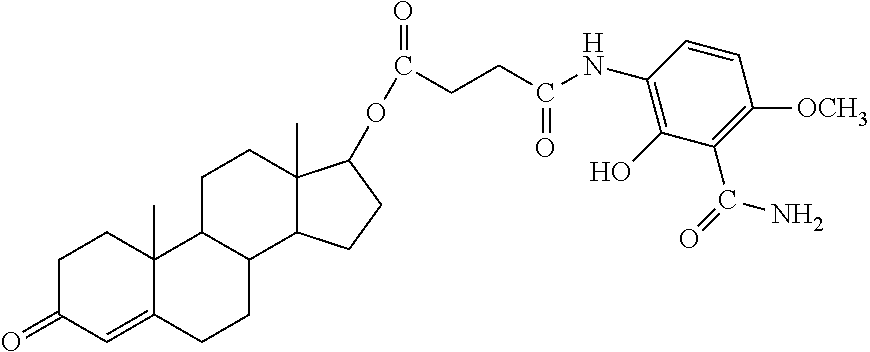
C1C(=O)C=C2C(C)(C1)C1C(CC2)C2C(C)(CC1)C(OC(CCC(=O)NC1=C(O)C(C(N)=O)=C([OCH3])C=C1)=O)CC2
